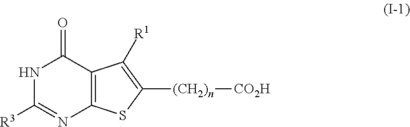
N1C([R3])=NC2=C(C1=O)C([R1])=C([(CH2)n][CO2H])S2
